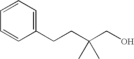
C(C(CO)(C)C)CC1=CC=CC=C1
